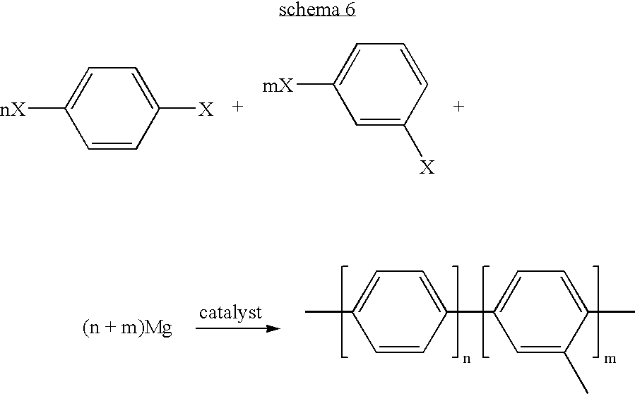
C1=CC([X])=CC=C1[nX].C1=C([X])C=CC=C1[mX].C1=CC(C2=CC=C(C)C(C)=C2)=CC=C1C
